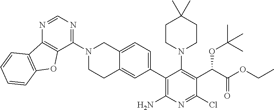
C1(N2CC3=CC=C(C4=C(N)N=C(Cl)C(C(C(=O)OCC)OC(C)(C)C)=C4N4CCC(C)(C)CC4)C=C3CC2)=NC=NC2=C1OC1=C2C=CC=C1
